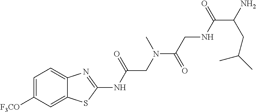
C1=C([F3CO])C=C2C(=C1)N=C(NC(CN(C(=O)CNC(C(N)CC(C)C)=O)C)=O)S2
